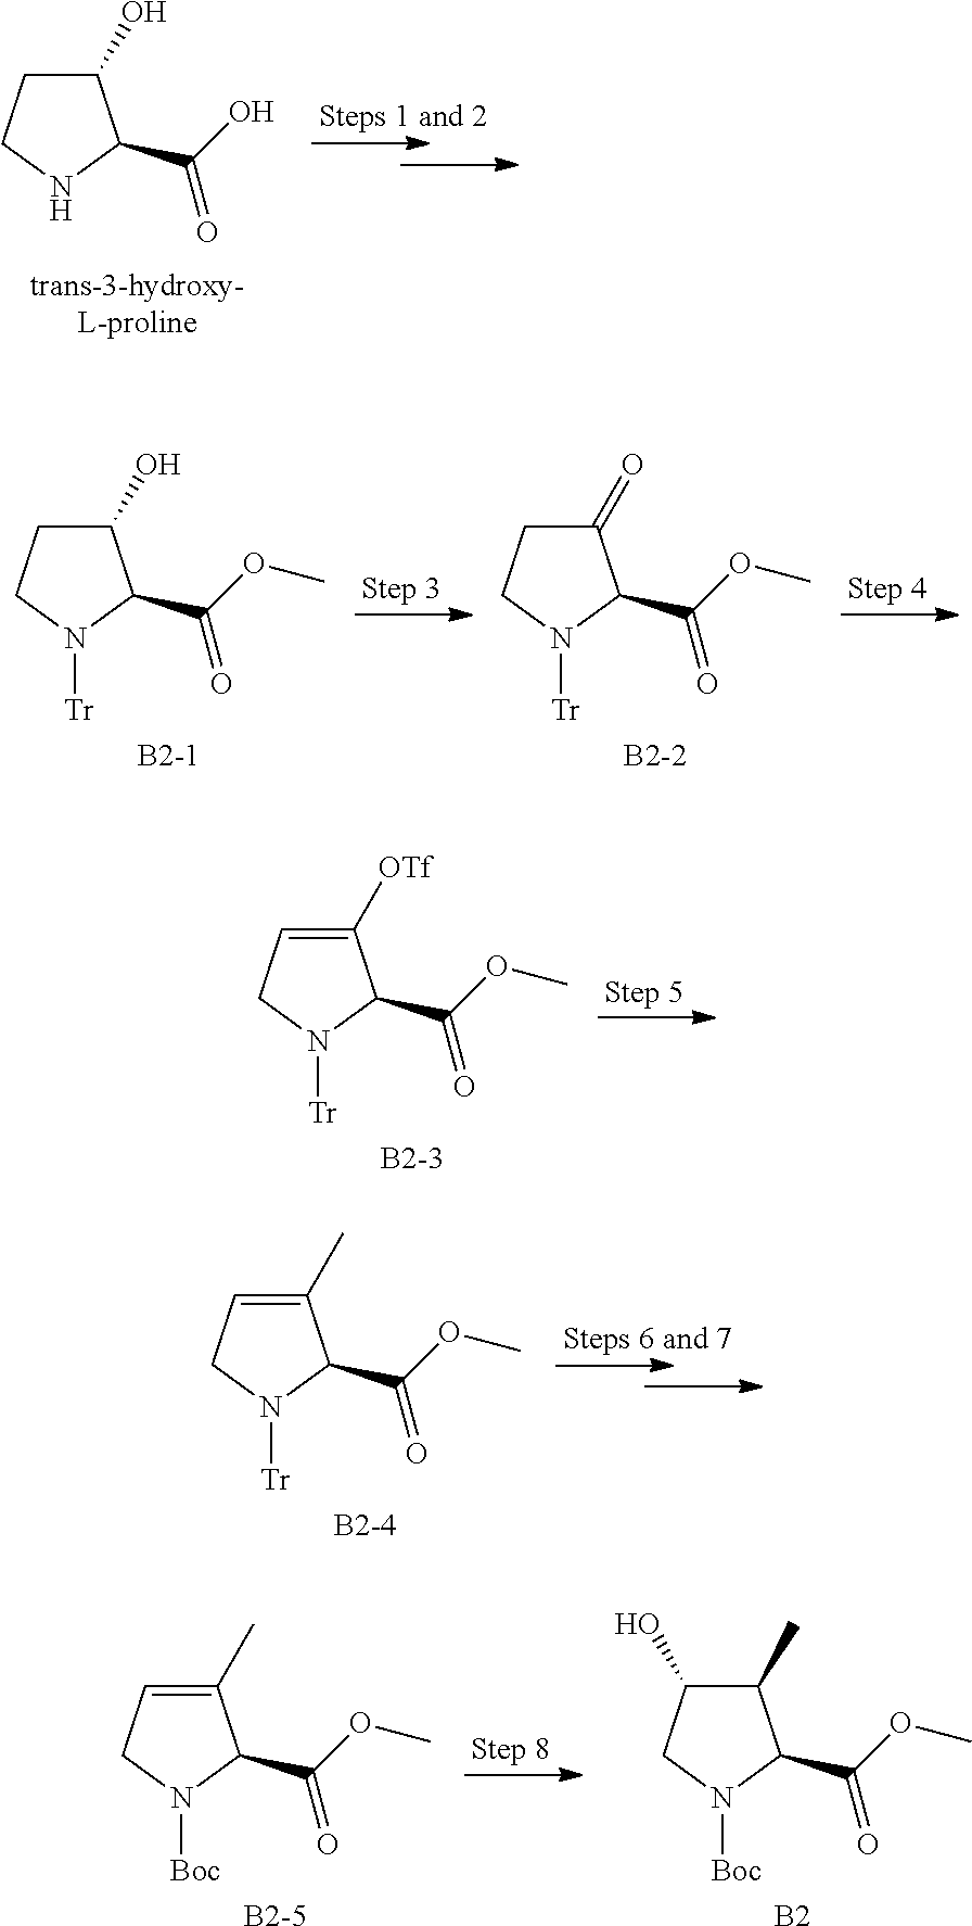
C1(O)CCN([Tr])C1C(OC)=O.[B2-1].C1(=O)CCN([Tr])C1C(OC)=O.[B2-2].C1([OTf])=CCN([Tr])C1C(OC)=O.[B2-3].C1(C)=CCN([Boc])C1C(OC)=O.[B2-5].C1(C)C(O)CN([Boc])C1C(OC)=O.[B2].C1(O)CCNC1C(O)=O.C1(C)=CCN([Tr])C1C(OC)=O.[B2-4]
